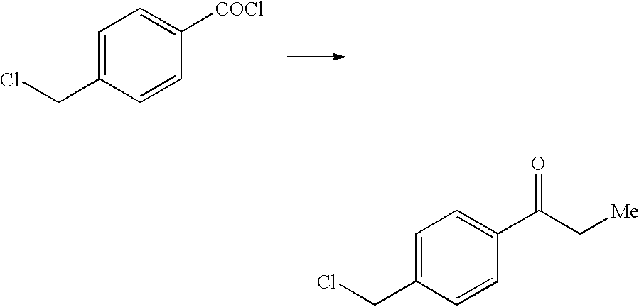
C1=C(CCl)C=CC(C(C[Me])=O)=C1.C1=C(CCl)C=CC([COCl])=C1
